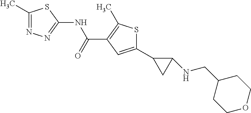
C1(C2CC2NCC2CCOCC2)=CC(C(NC2=NN=C(C)S2)=O)=C(C)S1
